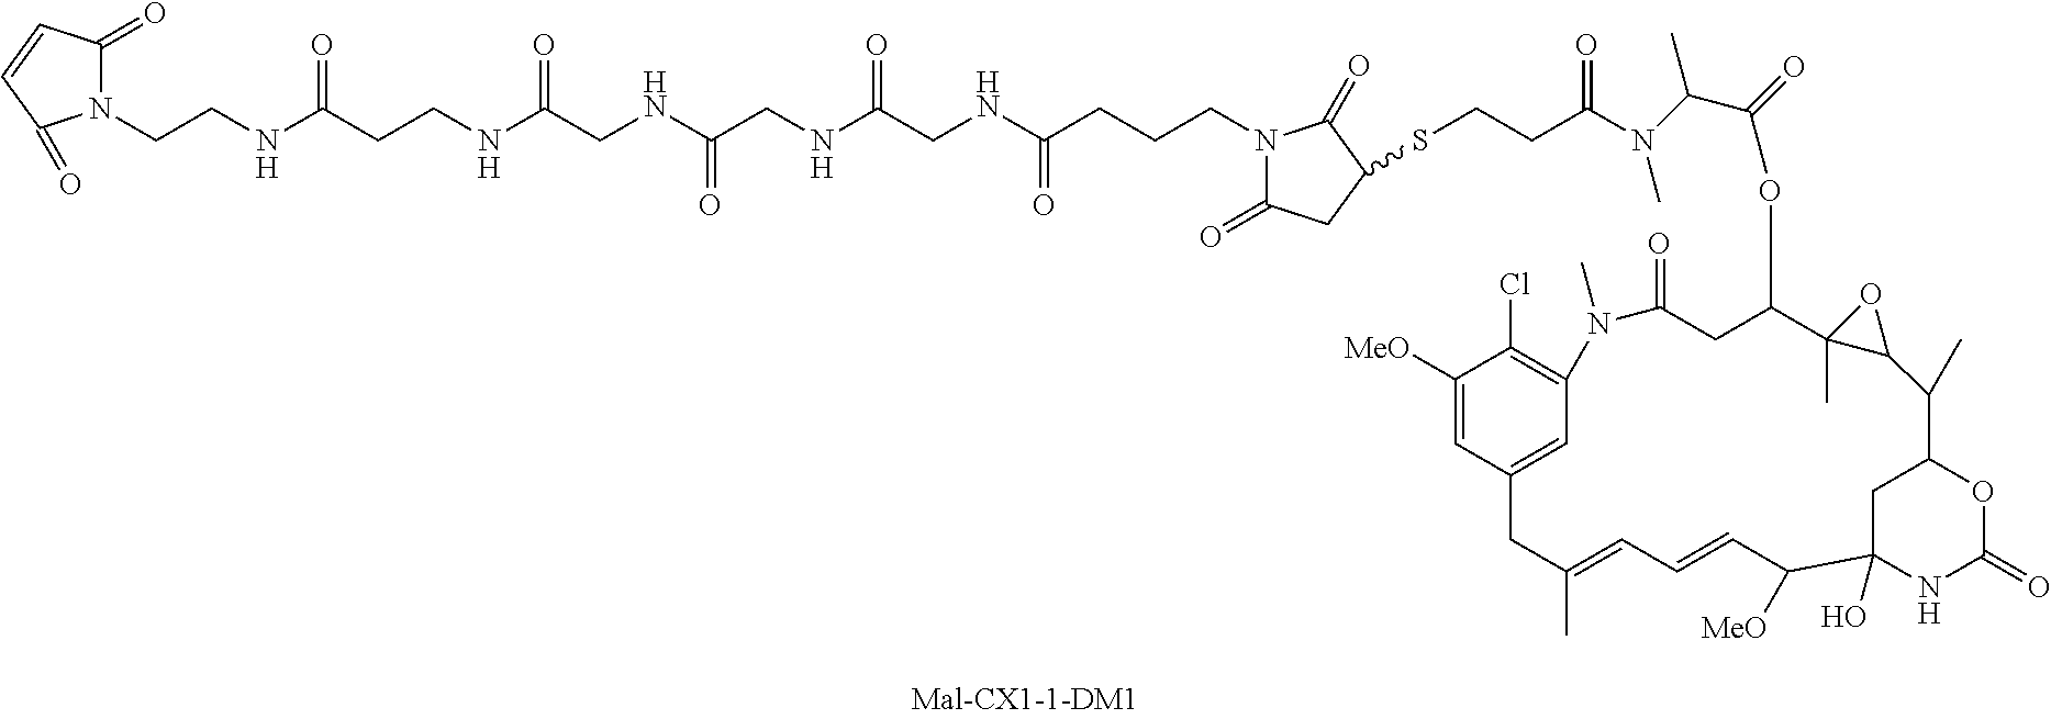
C1([MeO])=CC2=CC(=C1Cl)N(C)C(=O)CC(OC(C(N(C(CCSC1CC(=O)N(CCCC(NCC(NCC(NCC(NCCC(NCCN3C(=O)C=CC3=O)=O)=O)=O)=O)=O)C1=O)=O)C)C)=O)C1(C)C(C(C)C3OC(=O)NC(O)(C([MeO])C=CC=C(C)C2)C3)O1
